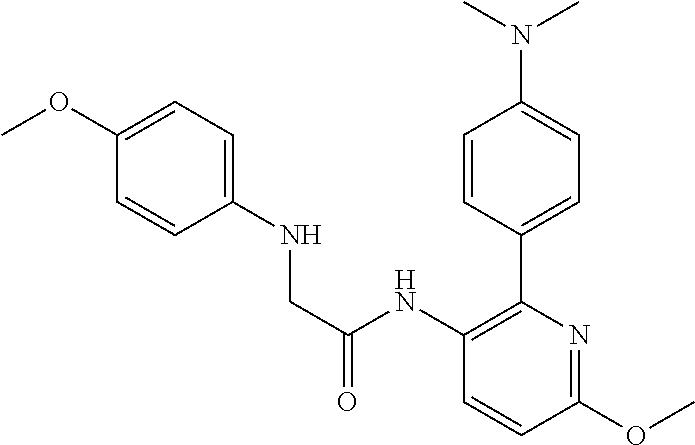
C1=C(OC)C=CC(NCC(NC2=C(C3=CC=C(N(C)C)C=C3)N=C(OC)C=C2)=O)=C1
